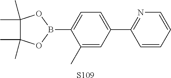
C1(C)=CC(C2=NC=CC=C2)=CC=C1B1OC(C)(C)C(C)(C)O1.[S109]
